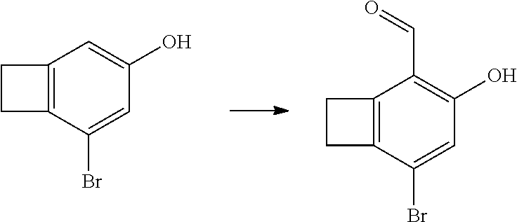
C1(C=O)=C(O)C=C(Br)C2=C1CC2.C1=C(O)C=C(Br)C2=C1CC2
